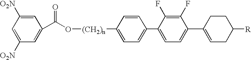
C1=C([O2N])C=C([O2N])C=C1C(=O)O[(CH2)n]C1=CC=C(C2=CC=C(C3=CCC([R])CC3)C(F)=C2F)C=C1
